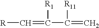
[R]C=C([R1])C([R11])=C
